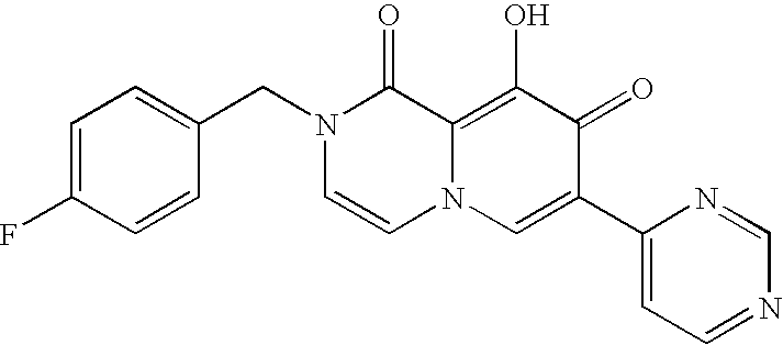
C1(CN2C=CN3C(=C(O)C(=O)C(C4=CC=NC=N4)=C3)C2=O)=CC=C(F)C=C1
